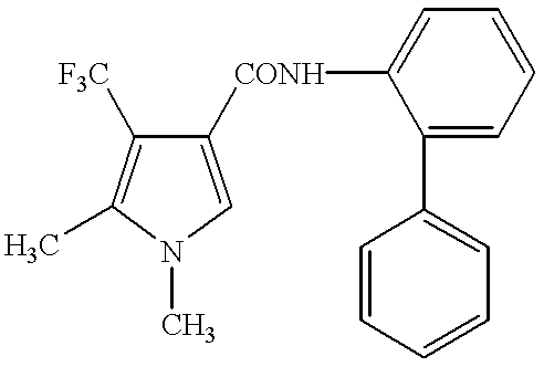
C1([CONH]C2=CC=CC=C2C2=CC=CC=C2)=CN(C)C(C)=C1[F3C]
